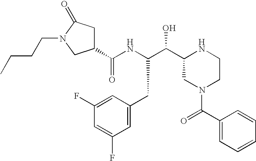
C1=C(F)C=C(F)C=C1CC(C(O)C1NCCN(C(C2=CC=CC=C2)=O)C1)NC(=O)C1CC(=O)N(CCCC)C1
